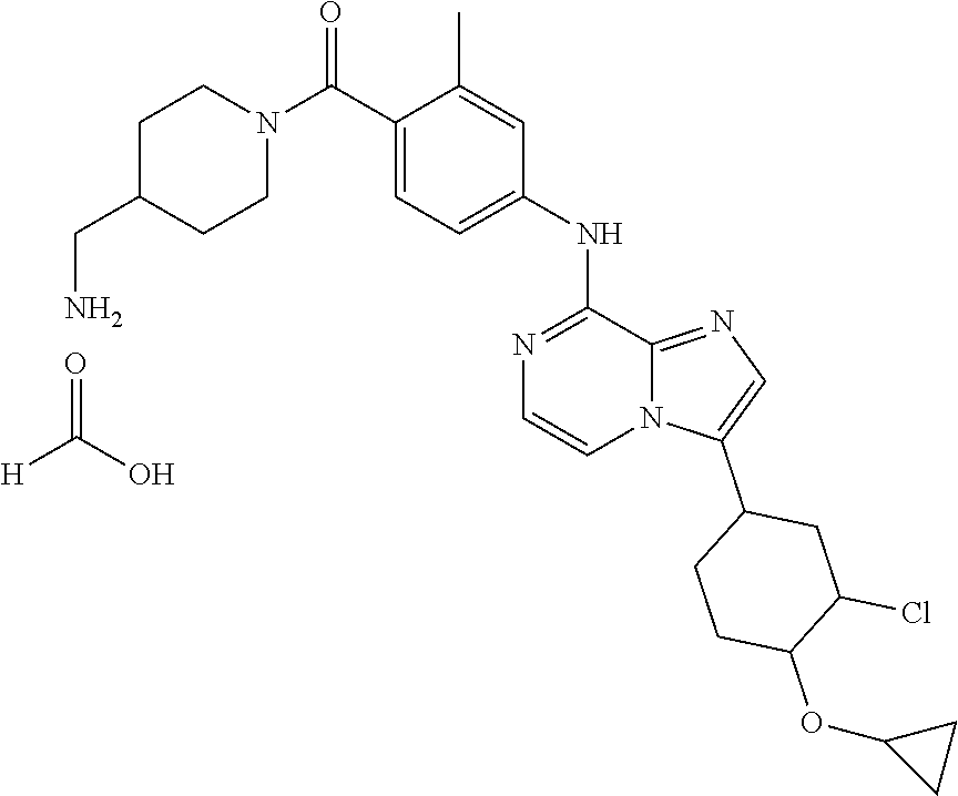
C1C(CN)CCN(C(C2=CC=C(NC3=NC=CN4C3=NC=C4C3CCC(OC4CC4)C(Cl)C3)C=C2C)=O)C1.[H]C(O)=O
